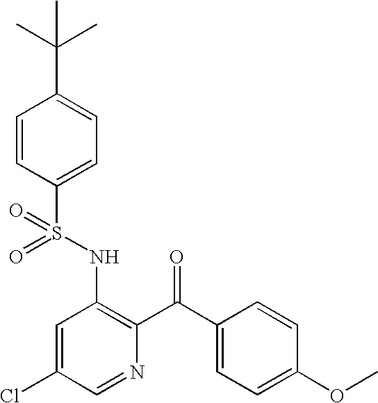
O=S(NC1=C(C(=O)C2=CC=C(OC)C=C2)N=CC(Cl)=C1)(=O)C1=CC=C(C(C)(C)C)C=C1
